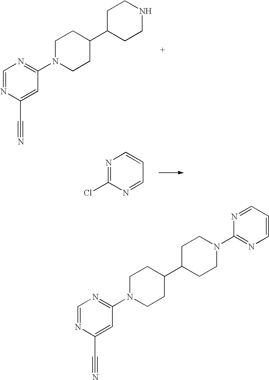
C1N(C2=NC=NC(C#N)=C2)CCC(C2CCNCC2)C1.N1=C(Cl)N=CC=C1.C1N(C2=NC=NC(C#N)=C2)CCC(C2CCN(C3=NC=CC=N3)CC2)C1
